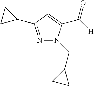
N1=C(C2CC2)C=C(C([H])=O)N1CC1CC1
